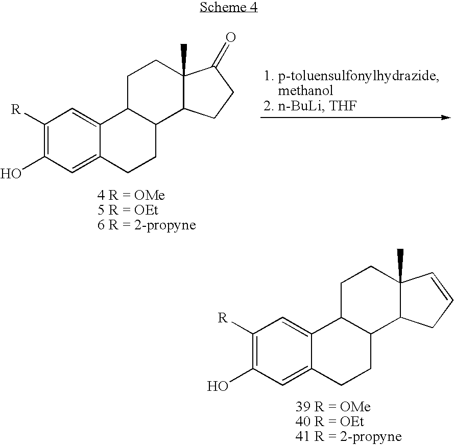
C1([R])=C(O)C=C2C(=C1)C1C(CC2)C2C(C)(CC1)C(=O)CC2.C1([R])=C(O)C=C2C(=C1)C1C(CC2)C2C(C)(CC1)C=CC2
